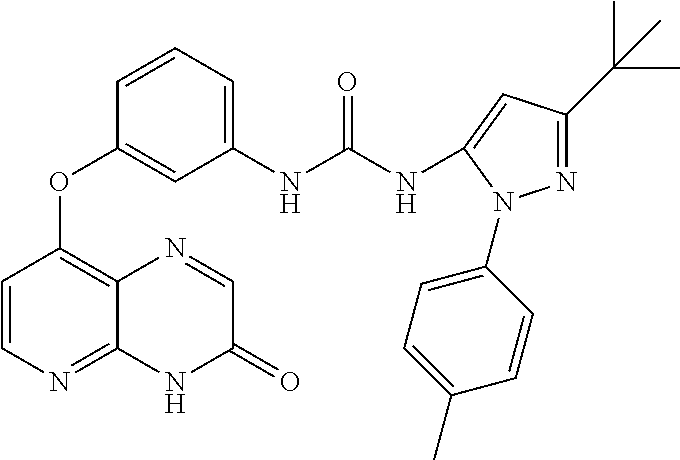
C1=CN=C2C(=C1OC1=CC(NC(=O)NC3=CC(C(C)(C)C)=NN3C3=CC=C(C)C=C3)=CC=C1)N=CC(=O)N2
